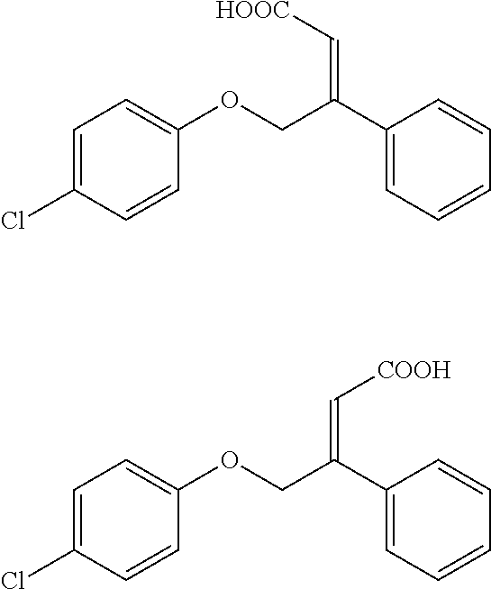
C1=C(Cl)C=CC(OCC(C2=CC=CC=C2)=C[HOOC])=C1.C1=C(Cl)C=CC(OCC(C2=CC=CC=C2)=C[COOH])=C1
